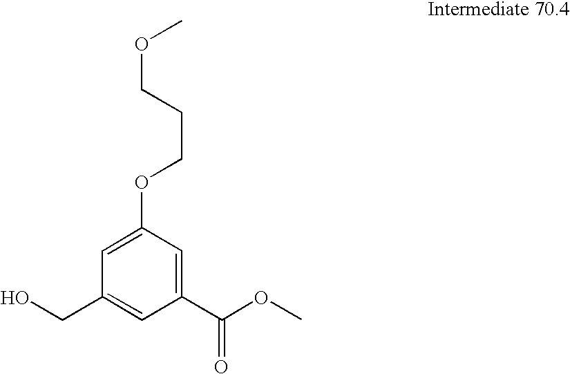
C1=C(OCCCOC)C=C(C(OC)=O)C=C1CO
